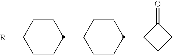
C1CC(C2CCC(C3CCC3=O)CC2)CCC1[R]
